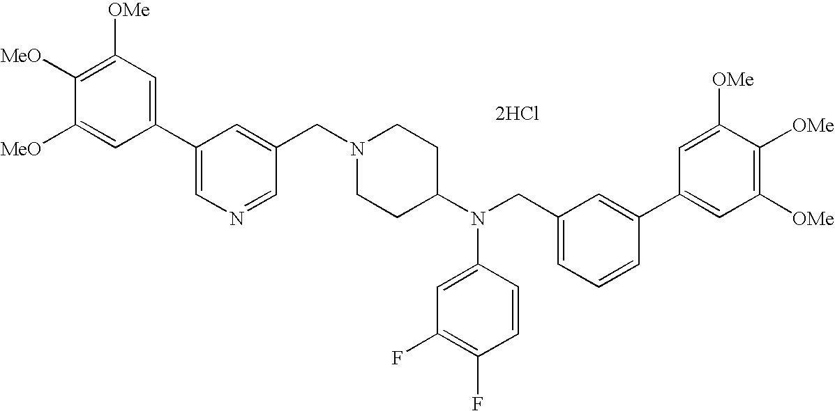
C1=C([MeO])C([MeO])=C([OMe])C=C1C1=CN=CC(CN2CCC(N(CC3=CC=CC(C4=CC([OMe])=C([OMe])C([OMe])=C4)=C3)C3=CC(F)=C(F)C=C3)CC2)=C1.[2HCl]
